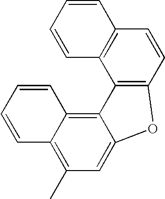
C1=CC2=C(C3=C1C=CC=C3)C1=C3C(=C(C)C=C1O2)C=CC=C3
